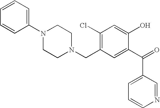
C1=C(C(C2=CC=CN=C2)=O)C(O)=CC(Cl)=C1CN1CCN(C2=CC=CC=C2)CC1
